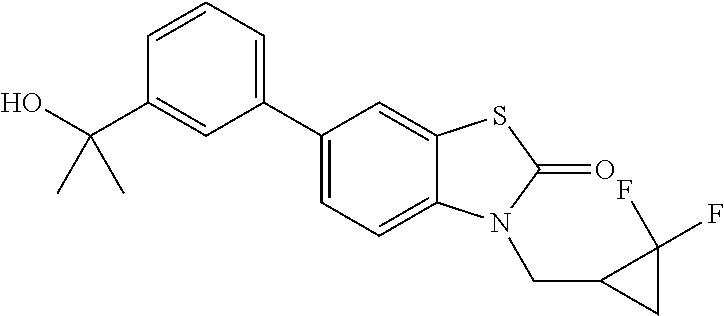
C1(C2=CC=C3C(=C2)SC(=O)N3CC2CC2(F)F)=CC=CC(C(O)(C)C)=C1
